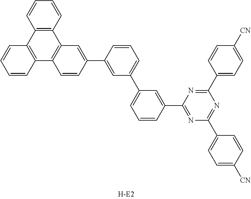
C12=C(C=CC=C1)C1=C(C3=C2C=CC=C3)C=CC(C2=CC(C3=CC=CC(C4=NC(C5=CC=C([CN])C=C5)=NC(C5=CC=C([CN])C=C5)=N4)=C3)=CC=C2)=C1
